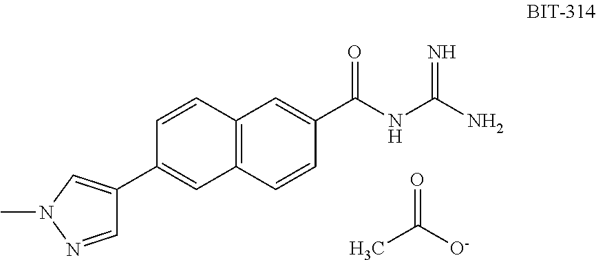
C1=CC2=C(C=C1C1=CN(C)N=C1)C=CC(C(NC(N)=N)=O)=C2.CC([O-])=O
